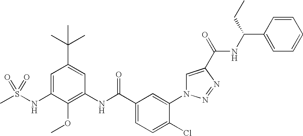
CS(NC1=CC(C(C)(C)C)=CC(NC(C2=CC=C(Cl)C(N3C=C(C(=O)NC(C4=CC=CC=C4)CC)N=N3)=C2)=O)=C1OC)(=O)=O
